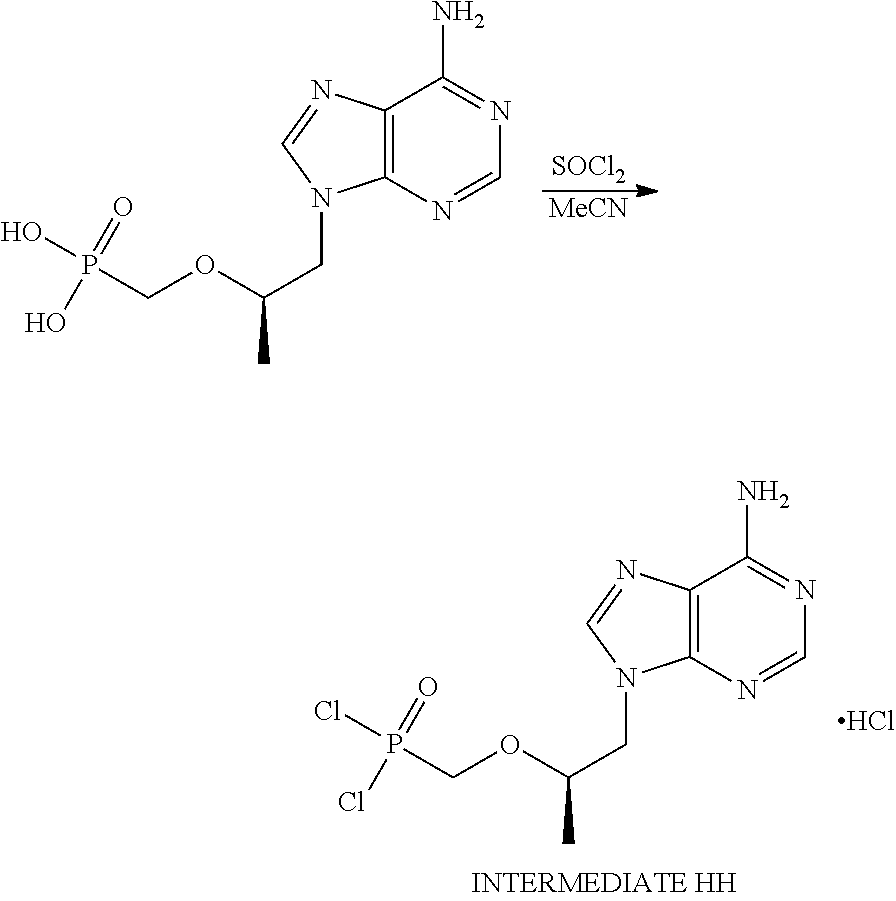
C12=C(N=CN=C1N)N(CC(C)OCP(O)(=O)O)C=N2.[SOCl2].[MeCN].C12=C(N=CN=C1N)N(CC(C)OCP(Cl)(=O)Cl)C=N2.Cl
